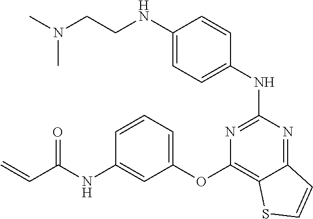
N(C1=CC=C(NC2=NC(OC3=CC=CC(NC(C=C)=O)=C3)=C3C(=N2)C=CS3)C=C1)CCN(C)C
